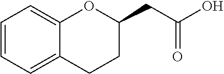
C1CC(CC(O)=O)OC2=CC=CC=C12
